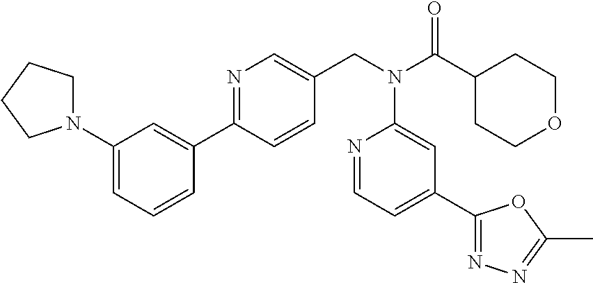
N1=C(C2=CC(N3CCCC3)=CC=C2)C=CC(CN(C(C2CCOCC2)=O)C2=CC(C3=NN=C(C)O3)=CC=N2)=C1
